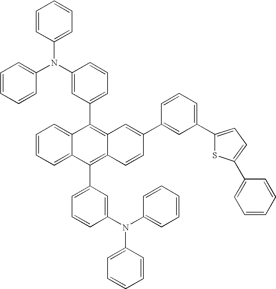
C1=C(N(C2=CC=CC=C2)C2=CC=CC=C2)C=CC=C1C1=C2C(=C(C3=CC=CC(N(C4=CC=CC=C4)C4=CC=CC=C4)=C3)C3=CC=CC=C13)C=CC(C1=CC(C3=CC=C(C4=CC=CC=C4)S3)=CC=C1)=C2
